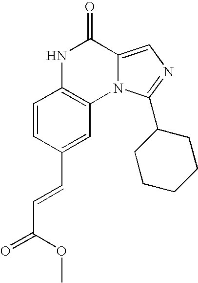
C1=CC(C=CC(=O)OC)=CC2=C1NC(=O)C1=CN=C(C3CCCCC3)N21
